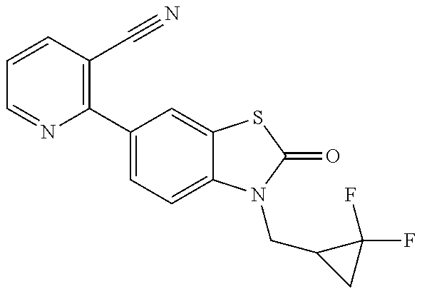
C1=NC(C2=CC=C3C(=C2)SC(=O)N3CC2CC2(F)F)=C(C#N)C=C1
